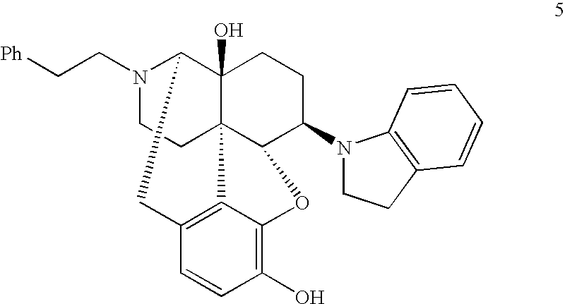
N1(CC[Ph])CCC23C4(O)C1CC1=C2C(=C(O)C=C1)OC3C(N1CCC2=C1C=CC=C2)CC4
